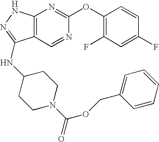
C12=C(NN=C1NC1CCN(C(OCC3=CC=CC=C3)=O)CC1)N=C(OC1=C(F)C=C(F)C=C1)N=C2
